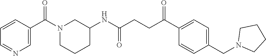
C1N(C(C2=CN=CC=C2)=O)CCCC1NC(CCC(C1=CC=C(CN2CCCC2)C=C1)=O)=O
